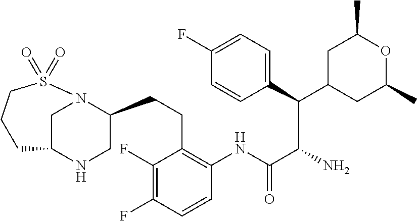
C1C2NCC(CCC3=C(NC(C(N)C(C4=CC=C(F)C=C4)C4CC(C)OC(C)C4)=O)C=CC(F)=C3F)N1S(=O)(=O)CCC2
